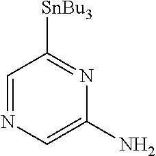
C1=NC=C(N)N=C1[SnBu3]
